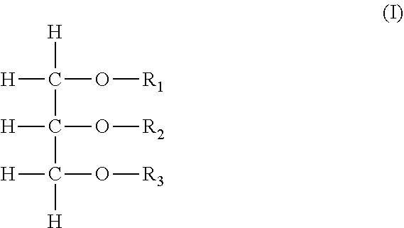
[H]C(C(C([H])(O[R3])[H])([H])O[R2])(O[R1])[H]
